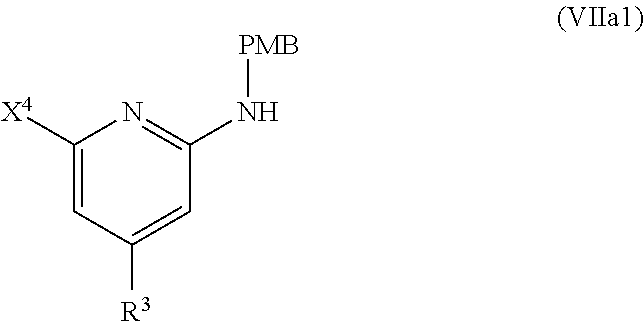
C1=C([X4])N=C(N[PMB])C=C1[R3]
